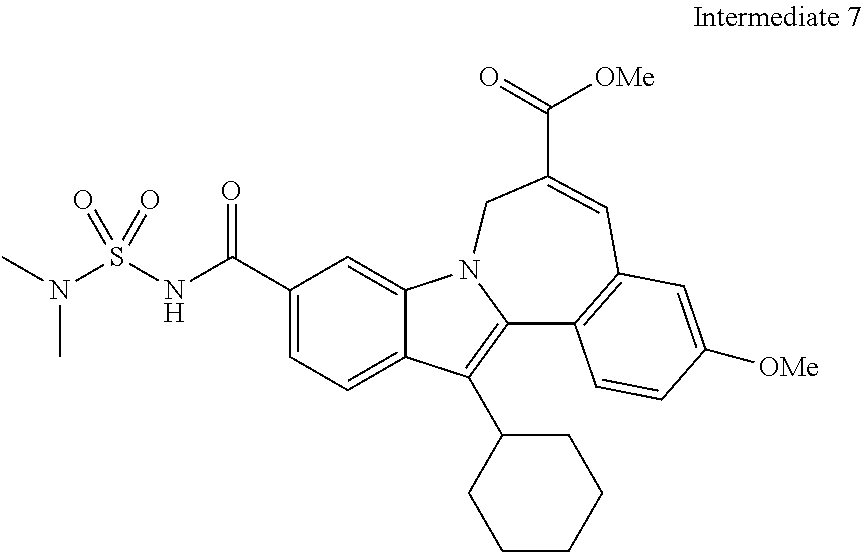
C1(C(=O)NS(N(C)C)(=O)=O)=CC=C2C(=C1)N1C(=C2C2CCCCC2)C2=C(C=C(C([OMe])=O)C1)C=C([OMe])C=C2
